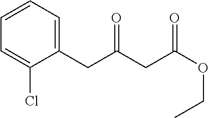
C1=CC=C(Cl)C(CC(CC(OCC)=O)=O)=C1
